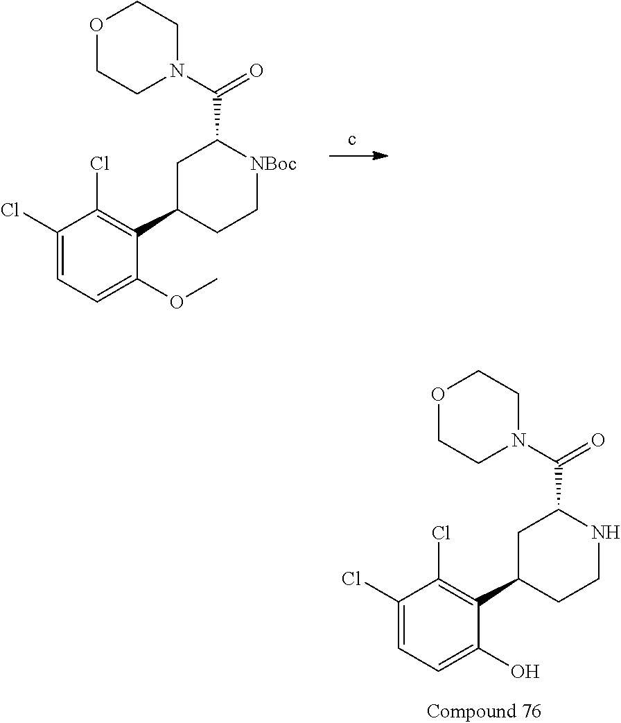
C1(Cl)=CC=C(OC)C(C2CC[NBoc]C(C(N3CCOCC3)=O)C2)=C1Cl.C1(Cl)=CC=C(O)C(C2CCNC(C(N3CCOCC3)=O)C2)=C1Cl
